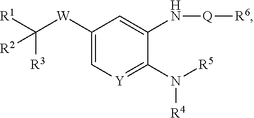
C1([W]C([R1])([R3])[R2])=C[Y]=C(N([R5])[R4])C(N[Q][R6])=C1
